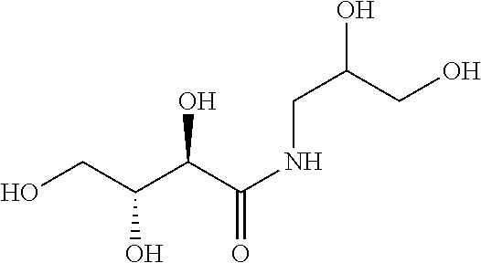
C(O)(C(NCC(O)CO)=O)C(CO)O
